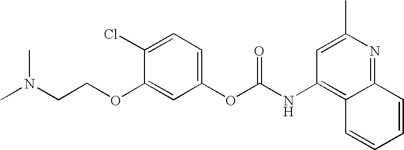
C1(OCCN(C)C)=CC(OC(NC2=C3C(=NC(C)=C2)C=CC=C3)=O)=CC=C1Cl
